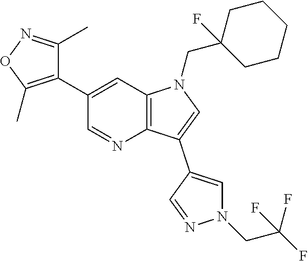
C12=C(C=C(C3=C(C)ON=C3C)C=N1)N(CC1(F)CCCCC1)C=C2C1=CN(CC(F)(F)F)N=C1
